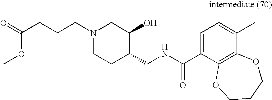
C1=C(C(NCC2C(O)CN(CCCC(=O)OC)CC2)=O)C2=C(C(C)=C1)OCCCO2
